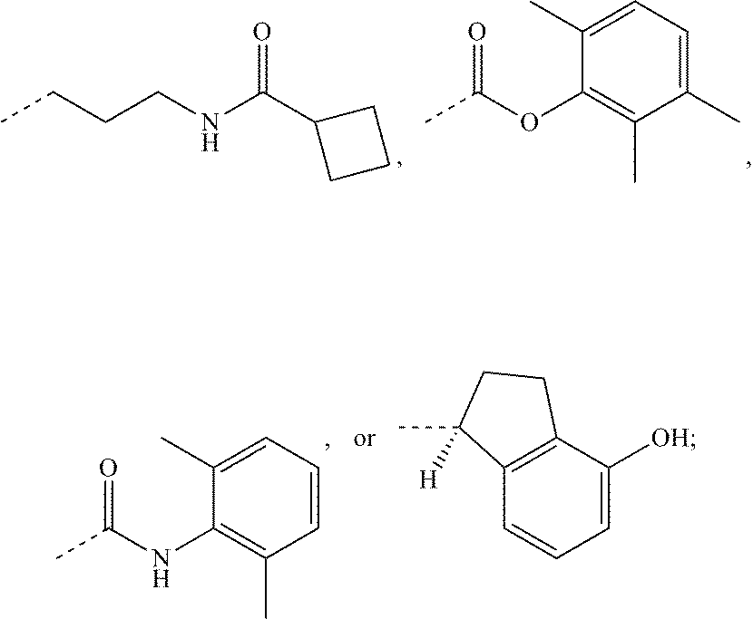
C(NCCCC)(C1CCC1)=O.C1(C)=CC=C(C)C(OC(C)=O)=C1C.C1=CC=C(C)C(NC(C)=O)=C1C.C1=C([OH])C2=C(C=C1)C(C)([H])CC2
